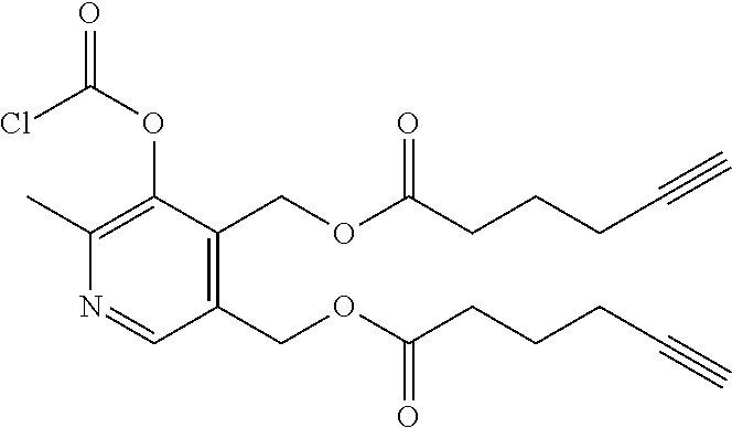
C1(COC(CCCC#C)=O)=C(COC(CCCC#C)=O)C(OC(=O)Cl)=C(C)N=C1
